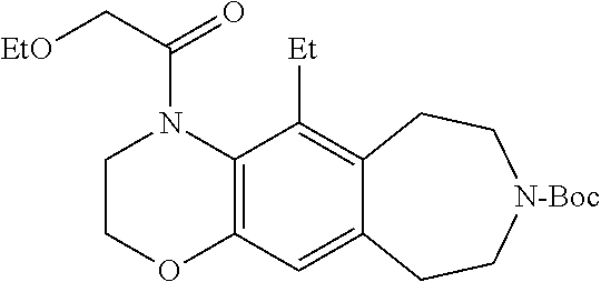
C1COC2=C(N1C(C[EtO])=O)C([Et])=C1C(=C2)CC[N-Boc]CC1
